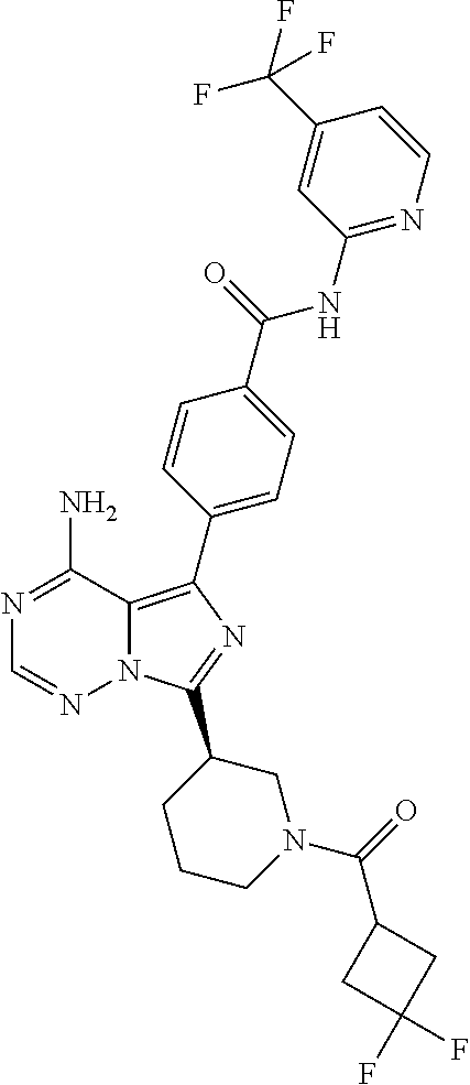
N1=C(N)C2=C(C3=CC=C(C(=O)NC4=NC=CC(C(F)(F)F)=C4)C=C3)N=C(C3CCCN(C(=O)C4CC(F)(F)C4)C3)N2N=C1
